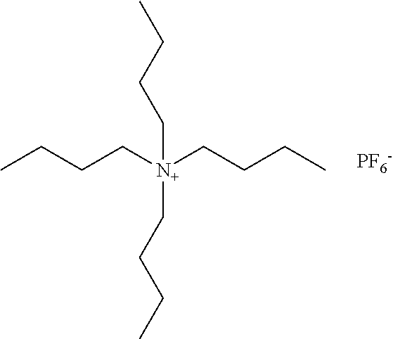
[N+](CCCC)(CCCC)(CCCC)CCCC.[PF6-]
